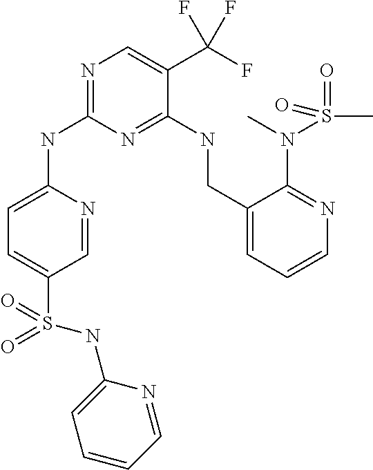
C1=NC(NC2=NC=C(C(F)(F)F)C(NCC3=CC=CN=C3N(S(C)(=O)=O)C)=N2)=CC=C1S(NC1=CC=CC=N1)(=O)=O
